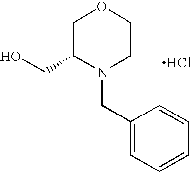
C1C(CO)N(CC2=CC=CC=C2)CCO1.Cl
